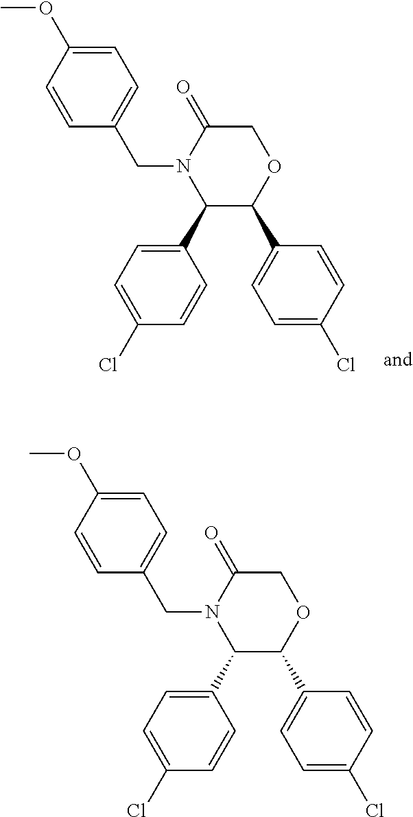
C1(C2C(C3=CC=C(Cl)C=C3)OCC(=O)N2CC2=CC=C(OC)C=C2)=CC=C(Cl)C=C1.C1(C2C(C3=CC=C(Cl)C=C3)OCC(=O)N2CC2=CC=C(OC)C=C2)=CC=C(Cl)C=C1
